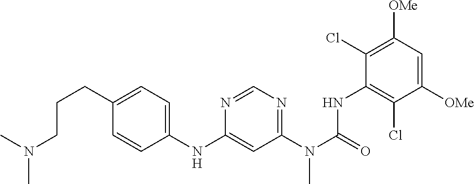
C1([OMe])=CC([OMe])=C(Cl)C(NC(N(C2=NC=NC(NC3=CC=C(CCCN(C)C)C=C3)=C2)C)=O)=C1Cl
